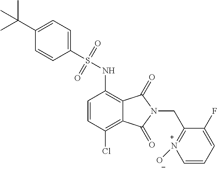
C1=CC(Cl)=C2C(=C1NS(=O)(=O)C1=CC=C(C(C)(C)C)C=C1)C(=O)N(CC1=[N+]([O-])C=CC=C1F)C2=O
